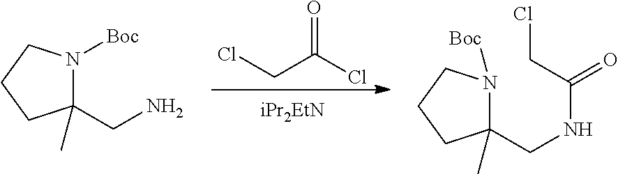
C1(C)(CNC(=O)CCl)N([Boc])CCC1.C1(C)(CN)N([Boc])CCC1.O=C(Cl)CCl
